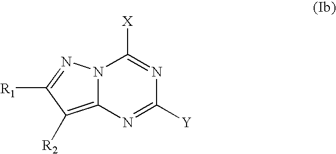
N12C(=C([R2])C([R1])=N1)N=C([Y])N=C2[X]
